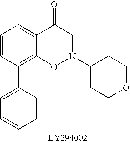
C1=CC(C2=CC=CC=C2)=C2C(=C1)C(=O)C=N(C1CCOCC1)O2
